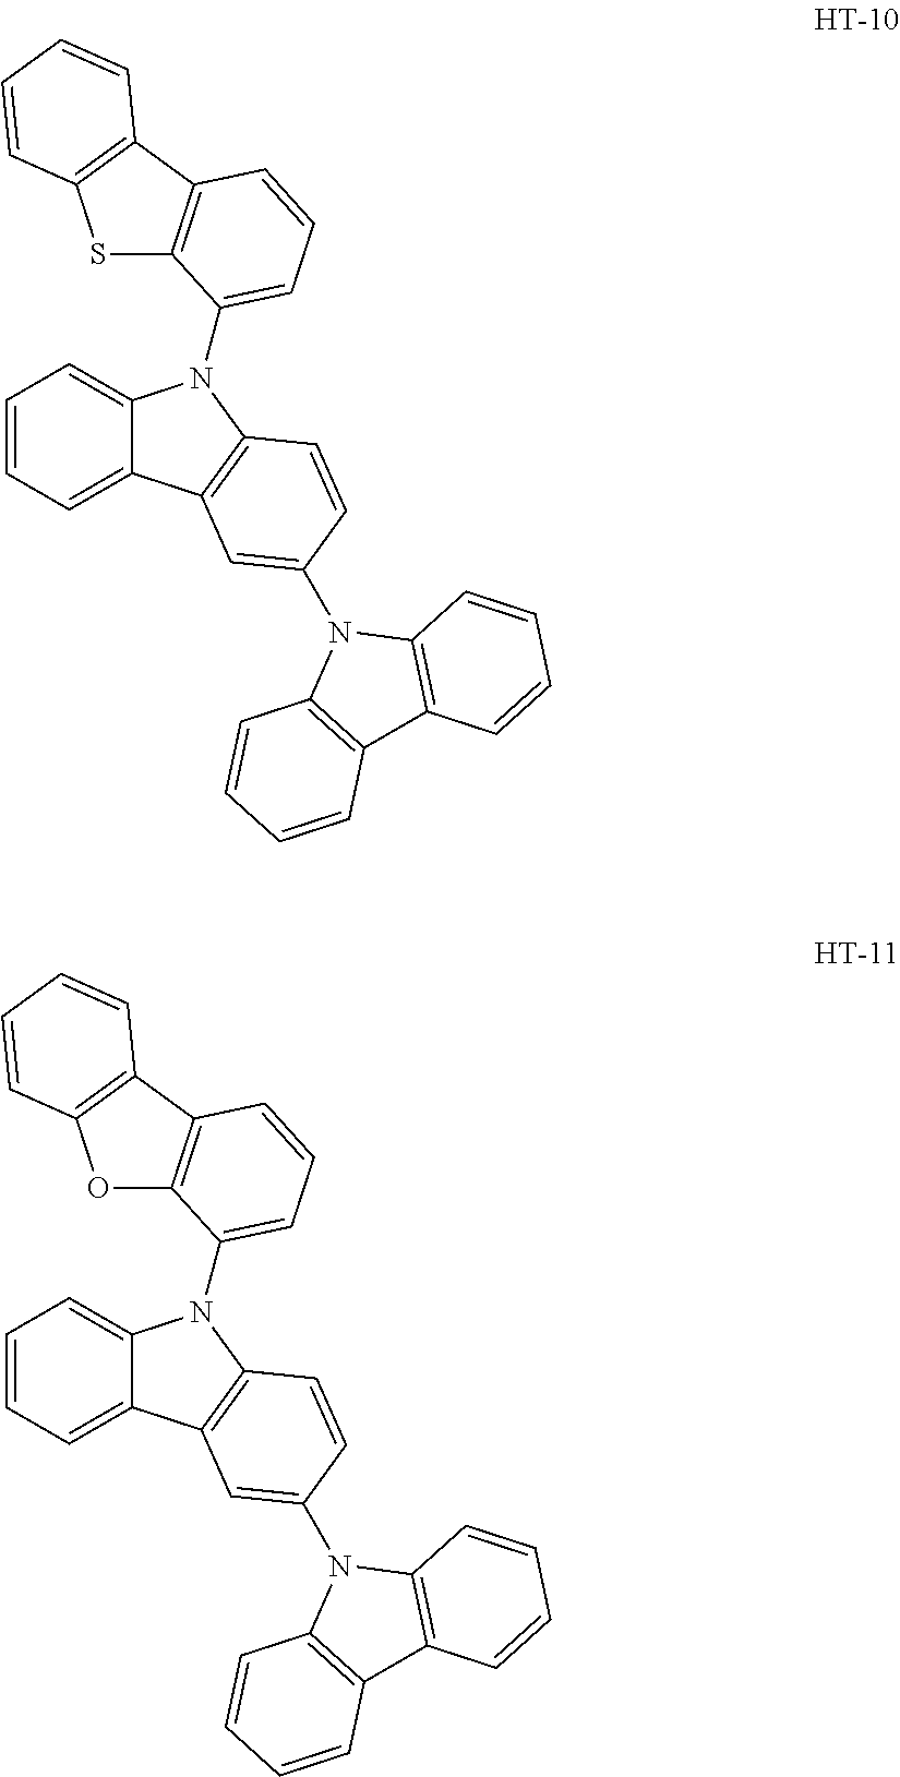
C1=CC=C2C(=C1)N(C1=CC=CC3=C1SC1=C3C=CC=C1)C1=C2C=C(N2C3=C(C4=C2C=CC=C4)C=CC=C3)C=C1.C1=CC=C2C(=C1)N(C1=CC=CC3=C1OC1=C3C=CC=C1)C1=C2C=C(N2C3=C(C4=C2C=CC=C4)C=CC=C3)C=C1
